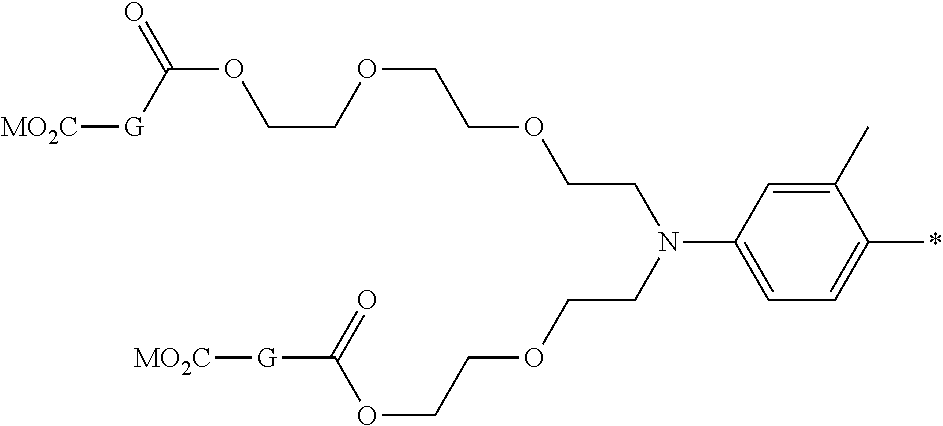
C1(C)=CC(N(CCOCCOC([G][MO2C])=O)CCOCCOCCOC(=O)[G][MO2C])=CC=C1*
